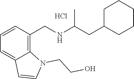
C1=CC(CNC(CC2CCCCC2)C)=C2C(=C1)C=CN2CCO.Cl
